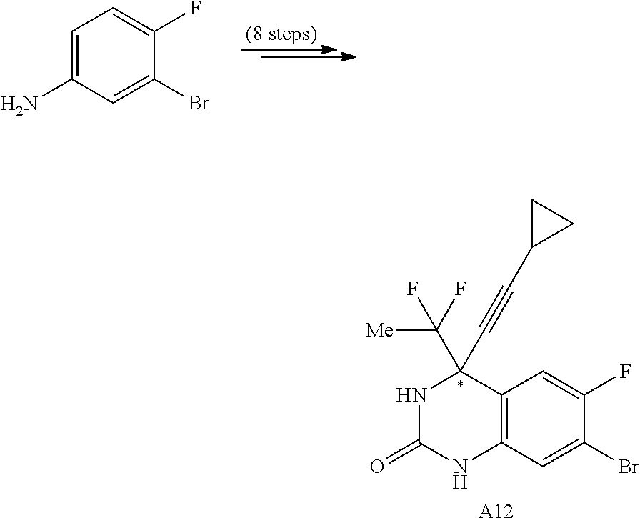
C12=C(C=C(Br)C(F)=C1)NC(=O)NC2(C#CC1CC1)C(F)([Me])F.[A12].C1=C(N)C=C(Br)C(F)=C1
